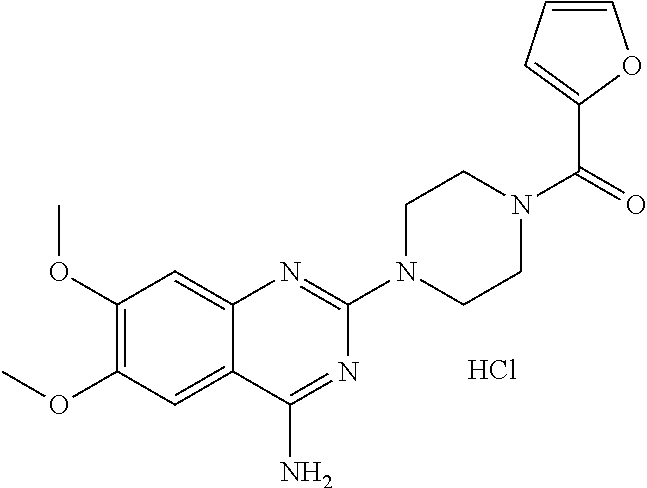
C1(OC)=C(OC)C=C2C(=C1)N=C(N1CCN(C(C3=CC=CO3)=O)CC1)N=C2N.Cl
